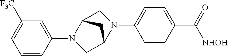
C1=CC(N2C3CN(C4=CC=C(C(=O)[NHOH])C=C4)C(C2)C3)=CC([F3C])=C1
